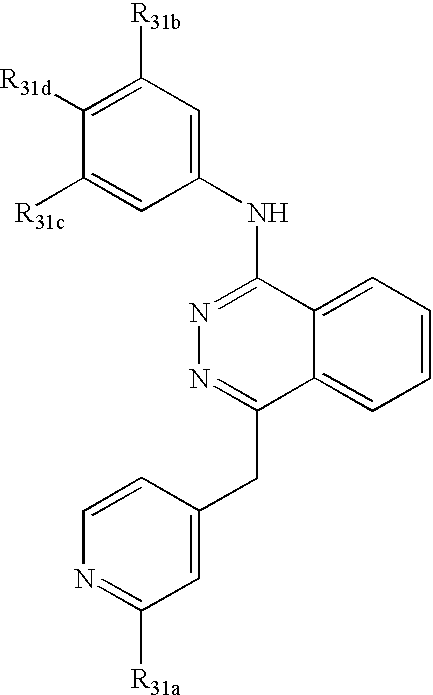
C1([R31b])=C([R31d])C([R31c])=CC(NC2=NN=C(CC3=CC([R31a])=NC=C3)C3=CC=CC=C23)=C1
